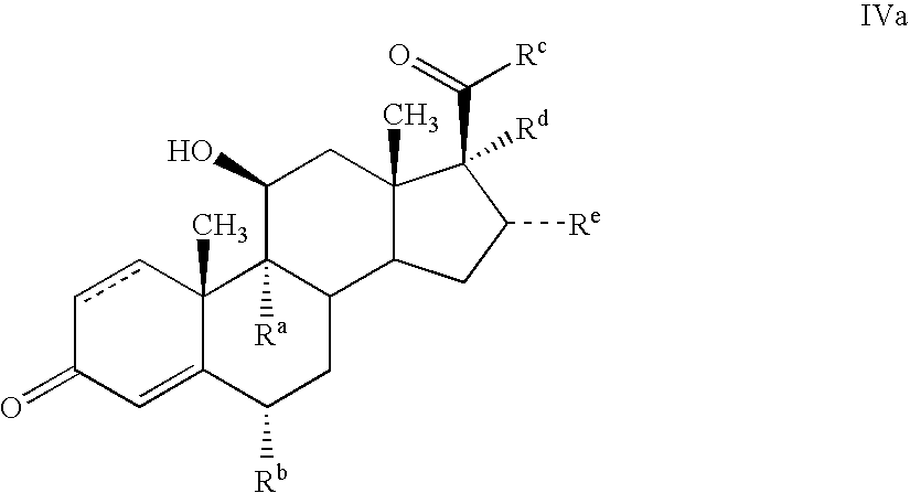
c1cC2(C)C(=CC1=O)C([Rb])CC1C2([Ra])C(O)CC2(C)C1CC([Re])C2([Rd])C(=O)[Rc]
